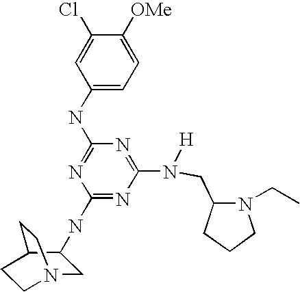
C1(NC2=NC(NC3CN4CCC3CC4)=NC(N(CC3N(CC)CCC3)[H])=N2)=CC=C([OMe])C(Cl)=C1
